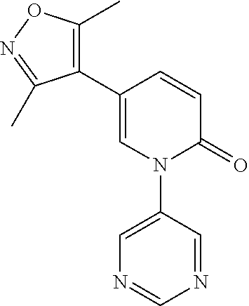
N1=CC(N2C(=O)C=CC(C3=C(C)ON=C3C)=C2)=CN=C1
